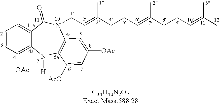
C1=CC([OAc])=C2C(=C1)C(=O)N(CC=C(CCC=C(CCC=C(C)C)C)C)C1=C(N2[H])C([AcO])=CC([OAc])=C1
